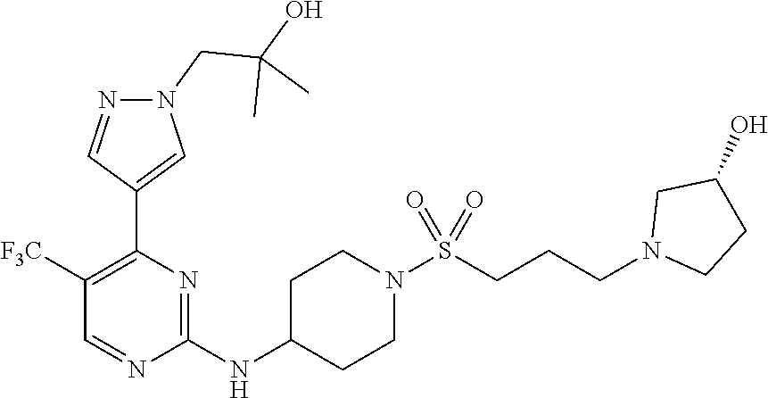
C1(NC2CCN(S(CCCN3CCC(O)C3)(=O)=O)CC2)=NC(C2=CN(CC(O)(C)C)N=C2)=C([F3C])C=N1
